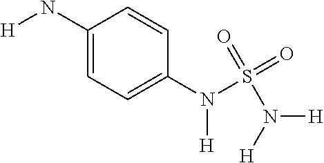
C1(N[H])=CC=C(N([H])S(=O)(=O)N([H])[H])C=C1
